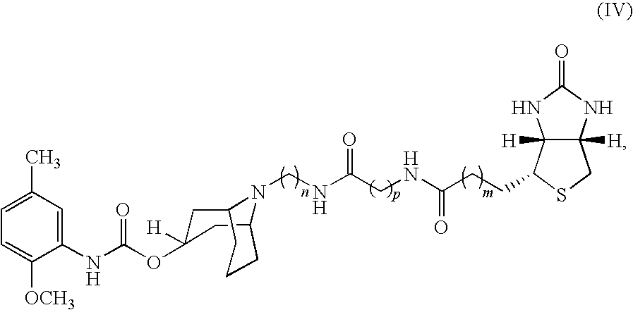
C1C2CCCC(CC1(OC(NC1=CC(C)=CC=C1[OCH3])=O)[H])N2CNC(=O)CNC(CCC1C2([H])C([H])(CS1)NC(=O)N2)=O
